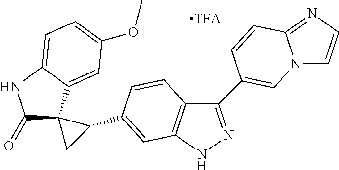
C1(=O)C2(C3=CC(OC)=CC=C3N1)CC2C1=CC2=C(C(C3=CN4C=CN=C4C=C3)=NN2)C=C1
